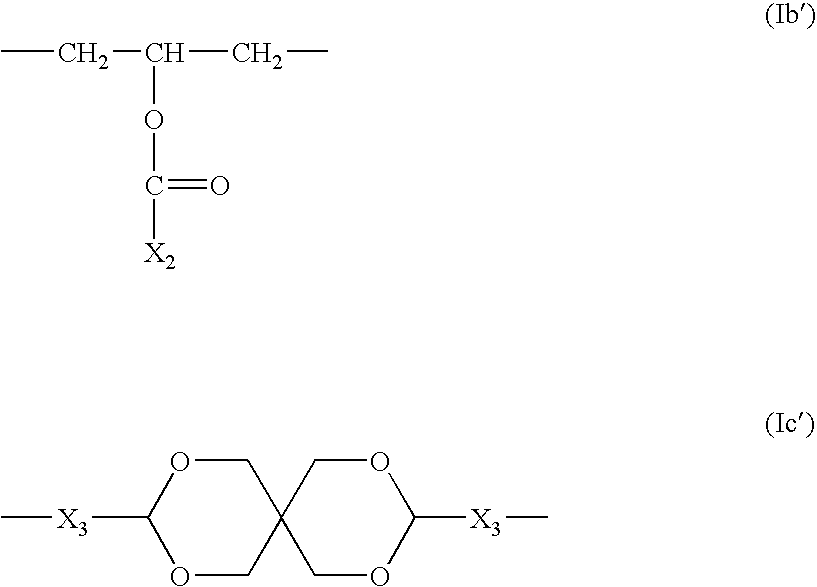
CCC(CC)OC([X2])=O.C1OC([X3]C)OCC12COC([X3]C)OC2
